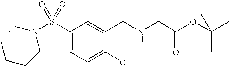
S(C1=CC=C(Cl)C(CNCC(OC(C)(C)C)=O)=C1)(=O)(=O)N1CCCCC1
